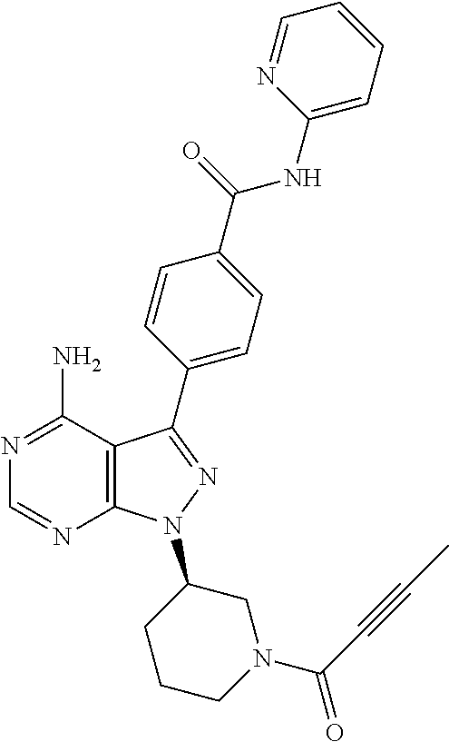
C12=C(C(N)=NC=N1)C(C1=CC=C(C(NC3=CC=CC=N3)=O)C=C1)=NN2C1CCCN(C(=O)C#CC)C1
